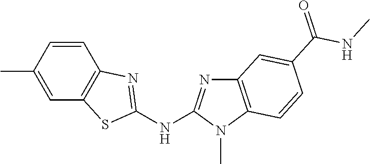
C1(C)=CC2=C(C=C1)N=C(NC1=NC3=C(N1C)C=CC(C(NC)=O)=C3)S2
